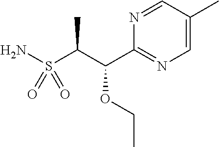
S(C(C(C1=NC=C(C)C=N1)OCC)C)(N)(=O)=O
